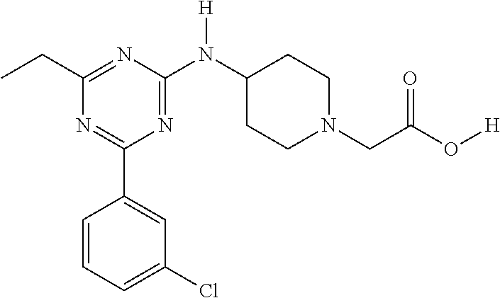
C1(C2=CC(Cl)=CC=C2)=NC(CC)=NC(N(C2CCN(CC(O[H])=O)CC2)[H])=N1
